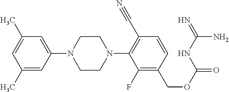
C1=C(N2CCN(C3=C(C#N)C=CC(COC(=O)NC(=N)N)=C3F)CC2)C=C(C)C=C1C
